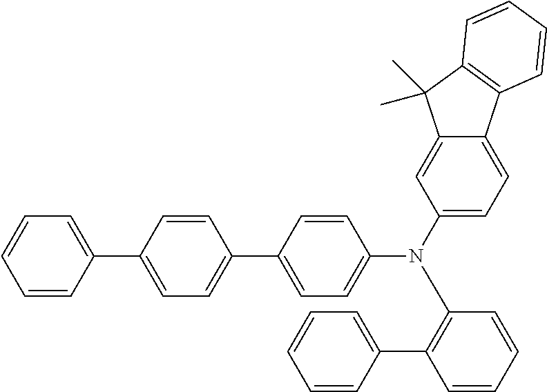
C1=CC=C(C2=CC=C(C3=CC=C(N(C4=CC=C5C(=C4)C(C)(C)C4=C5C=CC=C4)C4=C(C5=CC=CC=C5)C=CC=C4)C=C3)C=C2)C=C1
